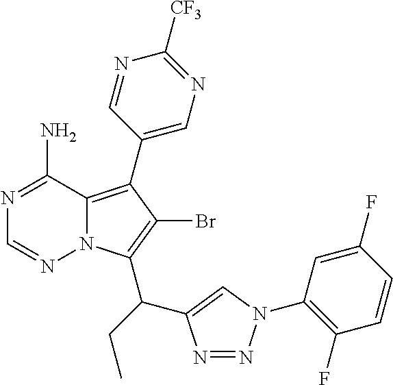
C1(C2=C3N(C(C(C4=CN(C5=C(F)C=CC(F)=C5)N=N4)CC)=C2Br)N=CN=C3N)=CN=C([CF3])N=C1
